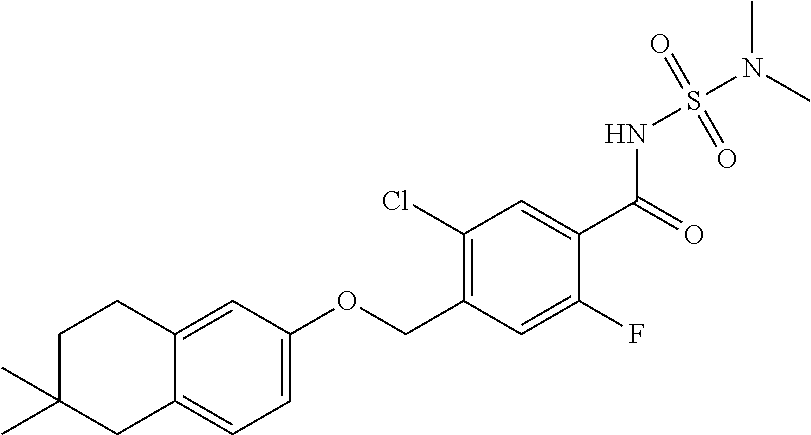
C1(F)=CC(COC2=CC=C3C(=C2)CCC(C)(C)C3)=C(Cl)C=C1C(NS(N(C)C)(=O)=O)=O
